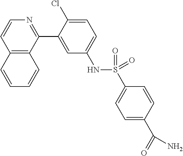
C12=C(C(C3=CC(NS(C4=CC=C(C(=O)N)C=C4)(=O)=O)=CC=C3Cl)=NC=C1)C=CC=C2
